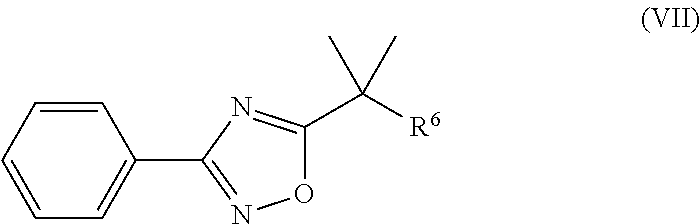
[R6]C(C1=NC(C2=CC=CC=C2)=NO1)(C)C
